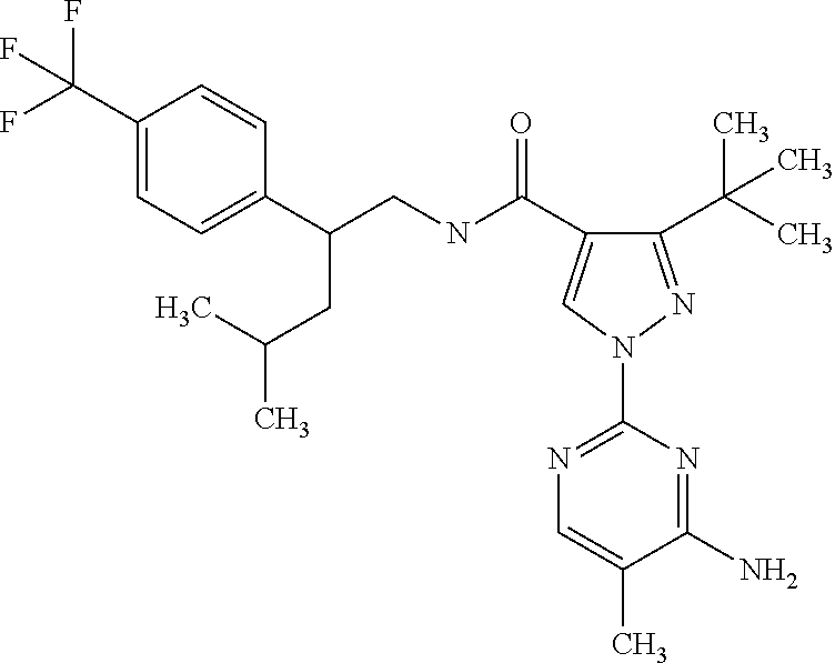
C1(C(C)(C)C)=NN(C2=NC=C(C)C(N)=N2)C=C1C(NCC(C1=CC=C(C(F)(F)F)C=C1)CC(C)C)=O
